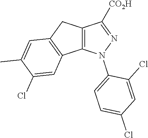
C12=C(CC3=C1C=C(Cl)C(C)=C3)C([CO2H])=NN2C1=CC=C(Cl)C=C1Cl
